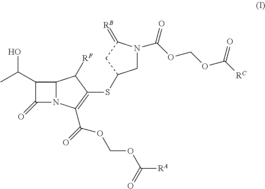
CC(C1C(=O)N2C1C([RF])C(SC1CN(C(OCOC([RC])=O)=O)C(=[RB])C1)=C2C(=O)OCOC([RA])=O)O
